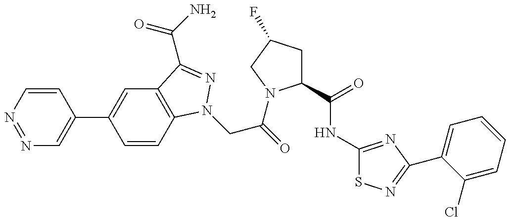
N1=NC=CC(C2=CC3=C(C=C2)N(CC(=O)N2C(C(NC4=NC(C5=CC=CC=C5Cl)=NS4)=O)CC(F)C2)N=C3C(N)=O)=C1
